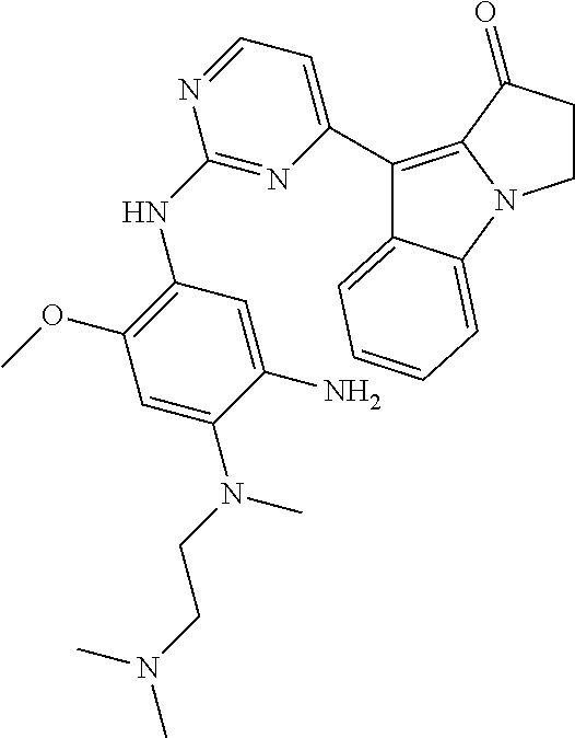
C1(C2=CC=NC(NC3=C(OC)C=C(N(CCN(C)C)C)C(N)=C3)=N2)=C2N(C3=CC=CC=C13)CCC2=O
